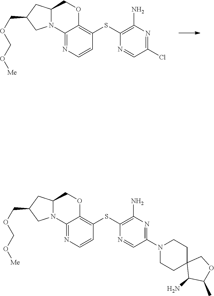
ClC1=NC(N)=C(SC2=C3OCC4CC(COCO[Me])CN4C3=NC=C2)N=C1.C1(N)C(C)OCC12CCN(C1=NC(N)=C(SC3=C4OCC5CC(COCO[Me])CN5C4=NC=C3)N=C1)CC2
